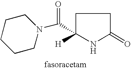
C1C([H])(C(N2CCCCC2)=O)NC(=O)C1
